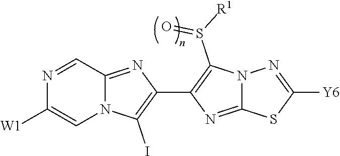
N1=CC2=NC(C3=C(S([R1])=O)N4C(=N3)SC([Y6])=N4)=C(I)N2C=C1[W1]
